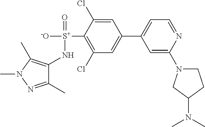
C1(N[S+]([-O])(=O)C2=C(Cl)C=C(C3=CC=NC(N4CCC(N(C)C)C4)=C3)C=C2Cl)=C(C)N(C)N=C1C
